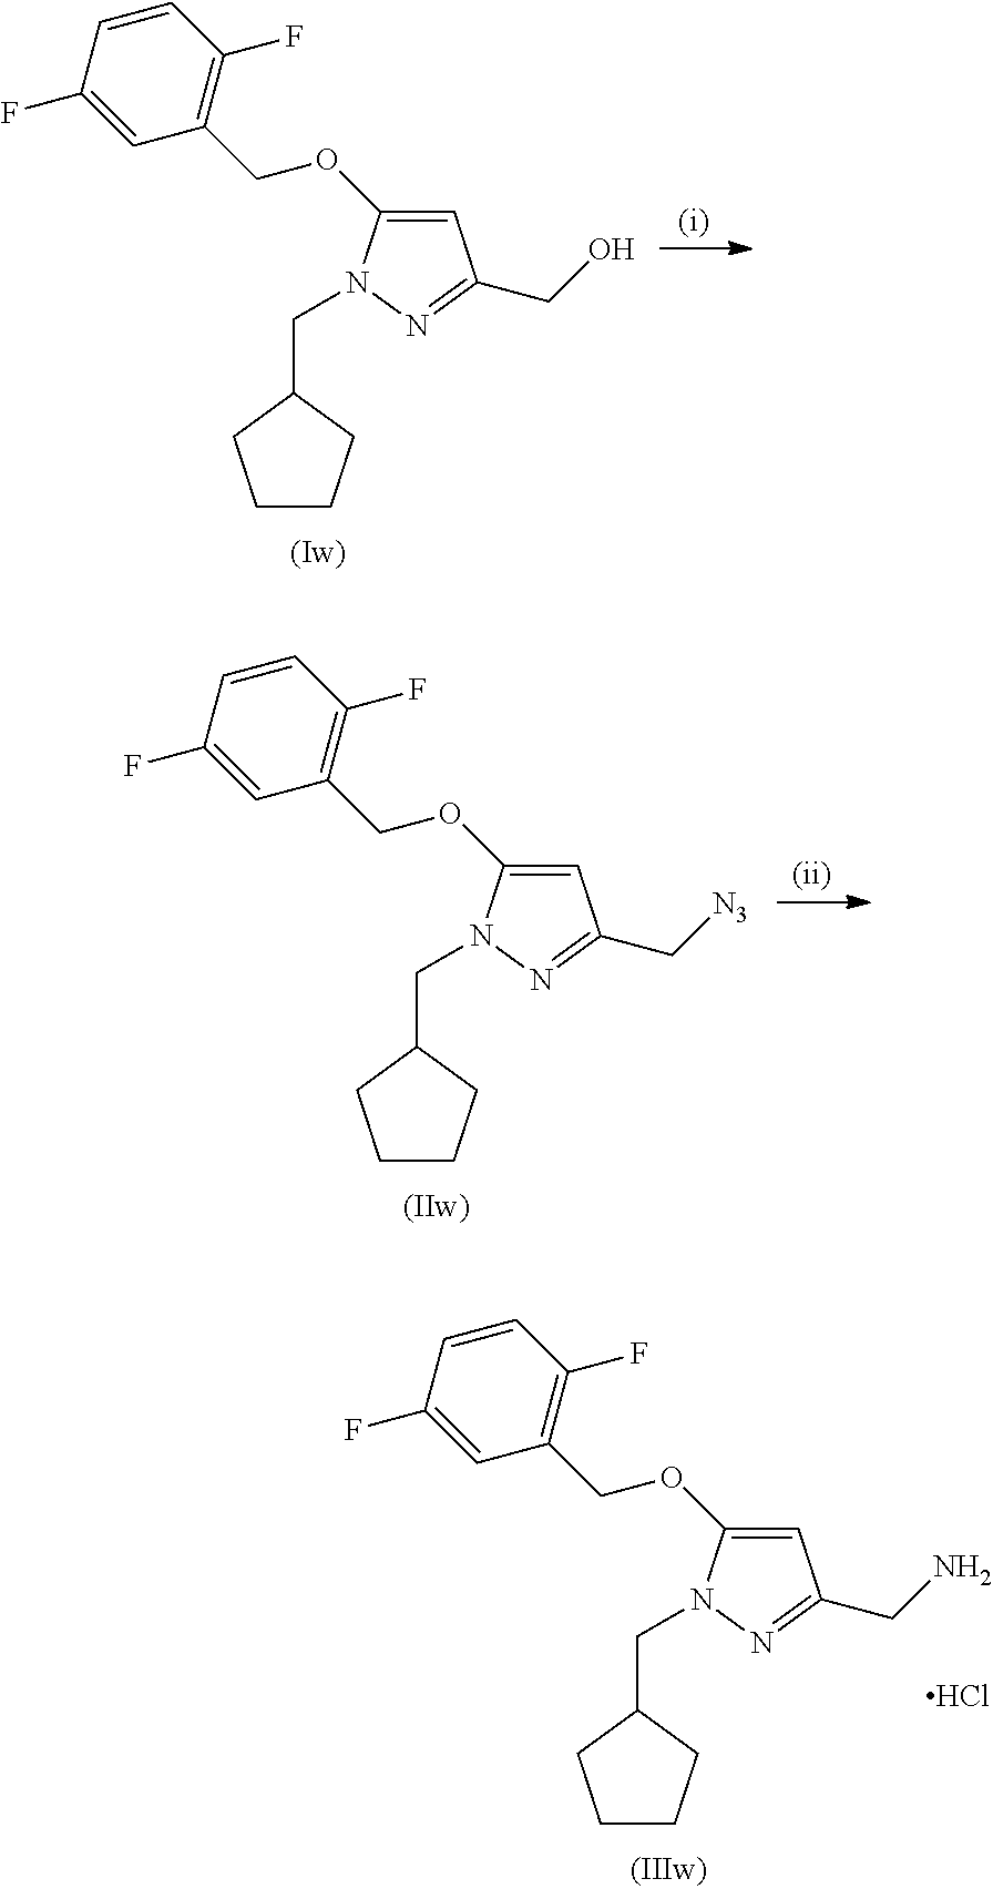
C1=C(OCC2=C(F)C=CC(F)=C2)N(CC2CCCC2)N=C1CN.Cl.C1=C(OCC2=C(F)C=CC(F)=C2)N(CC2CCCC2)N=C1CO.C1=C(OCC2=C(F)C=CC(F)=C2)N(CC2CCCC2)N=C1C[N3]
